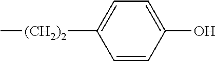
C1=CC(O)=CC=C1[(CH2)2]C
